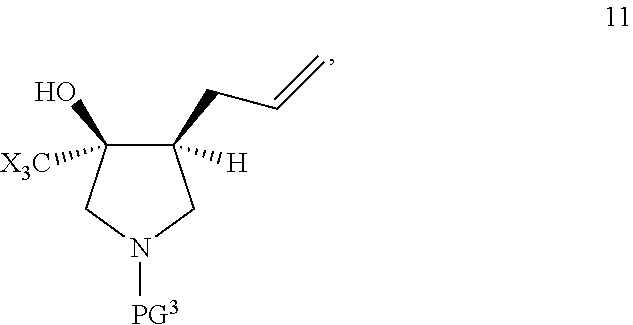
C1(CC=C)([H])C(O)([X3C])CN([PG3])C1
